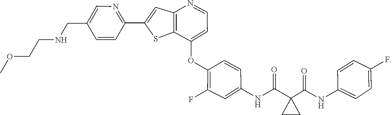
C1(F)=C(OC2=CC=NC3=C2SC(C2=NC=C(CNCCOC)C=C2)=C3)C=CC(NC(C2(C(=O)NC3=CC=C(F)C=C3)CC2)=O)=C1
